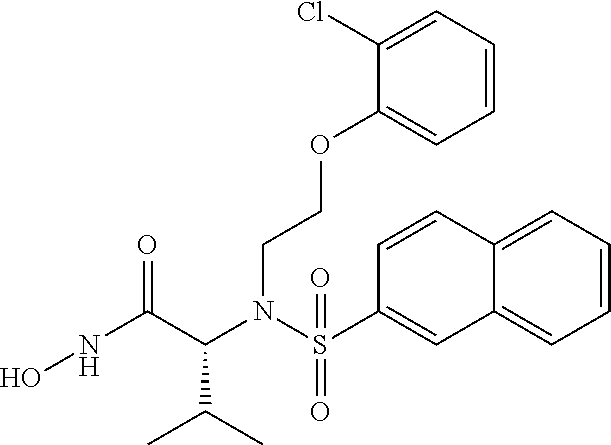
C1=CC=C2C(=C1)C=C(S(N(C(C(NO)=O)C(C)C)CCOC1=CC=CC=C1Cl)(=O)=O)C=C2
